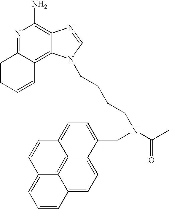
N1=C2C(=C3C(=C1N)N=CN3CCCCN(C(C)=O)CC1=CC=C3C4=C5C(=CC=C14)C=CC=C5C=C3)C=CC=C2
